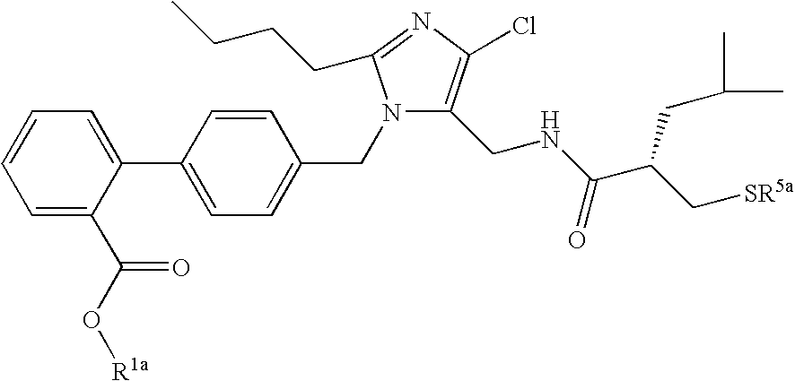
C1=C(C(=O)O[R1a])C(C2=CC=C(CN3C(CNC(C(C[SR5a])CC(C)C)=O)=C(Cl)N=C3CCCC)C=C2)=CC=C1
